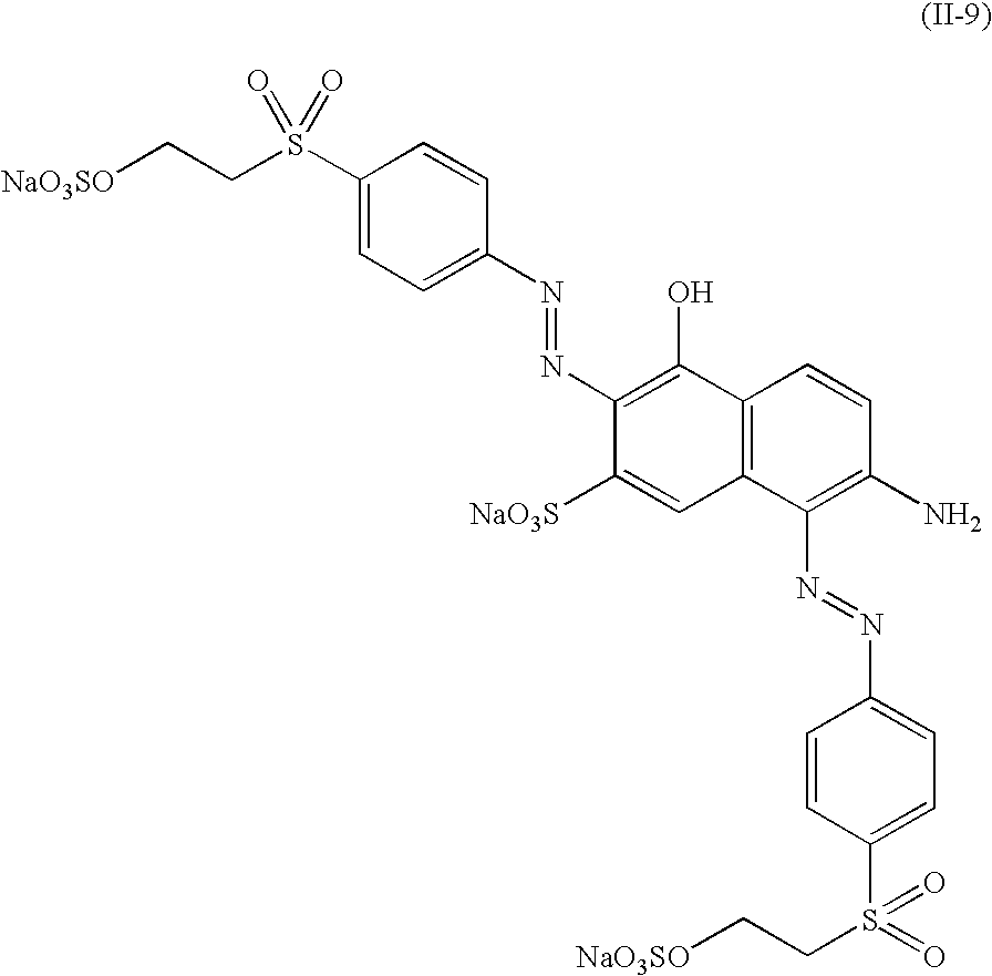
C1(S(CC[NaO3SO])(=O)=O)=CC=C(N=NC2=C(O)C3=C(C=C2[NaO3S])C(N=NC2=CC=C(S(=O)(CC[NaO3SO])=O)C=C2)=C(N)C=C3)C=C1
